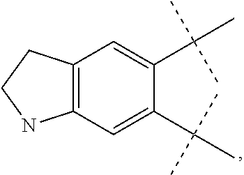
C12=C(C=C(C(C)(C)C)C(C(C)(C)C)=C1)NCC2
